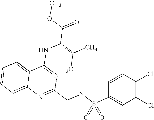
C12=CC=CC=C1N=C(CNS(C1=CC(Cl)=C(Cl)C=C1)(=O)=O)N=C2NC(C(=O)OC)C(C)C
